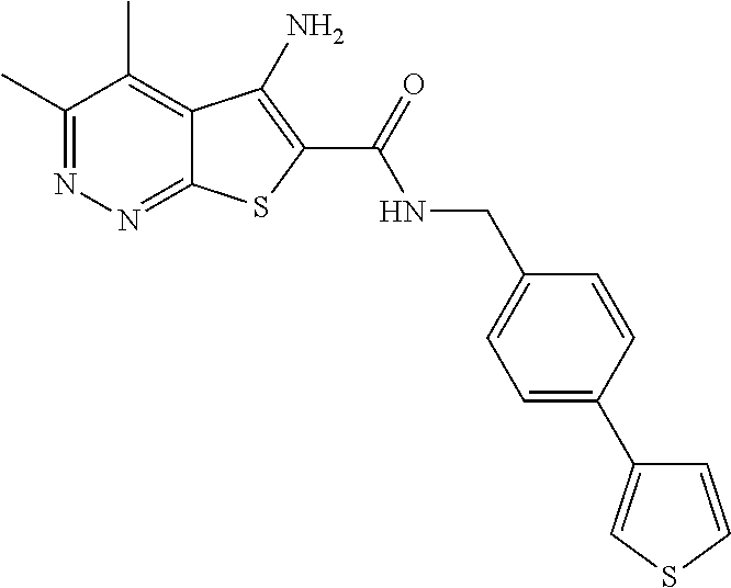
C1(C)=NN=C2C(=C1C)C(N)=C(C(=O)NCC1=CC=C(C3=CSC=C3)C=C1)S2
